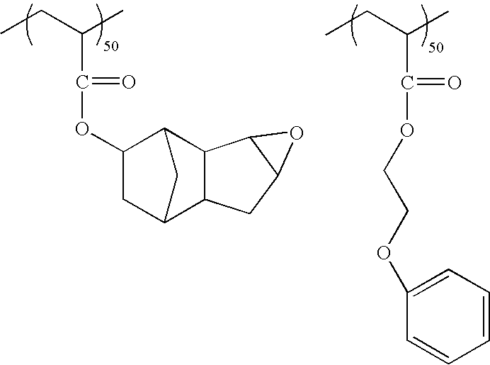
C(C(CC)C)(OCCOC1=CC=CC=C1)=O.C(C(CC)C)(OC1CC2C3C(C1C2)C1C(C3)O1)=O
